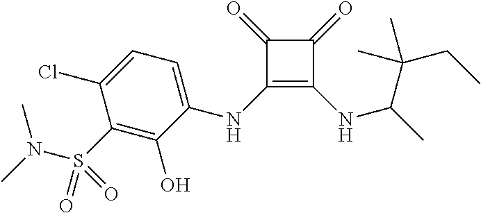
C1(=O)C(NC2=CC=C(Cl)C(S(=O)(N(C)C)=O)=C2O)=C(NC(C)C(CC)(C)C)C1=O
